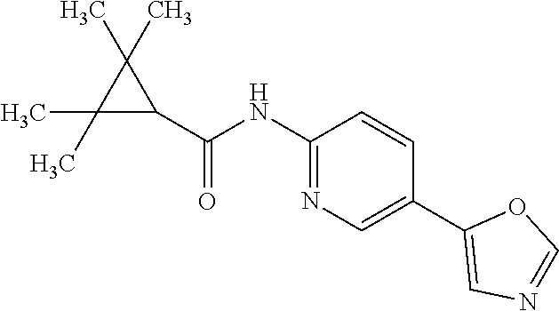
C1(C(=O)NC2=NC=C(C3=CN=CO3)C=C2)C(C)(C)C1(C)C
